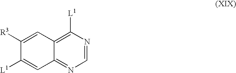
C1([R3])=CC2=C([L1])N=CN=C2C=C1[L1]
